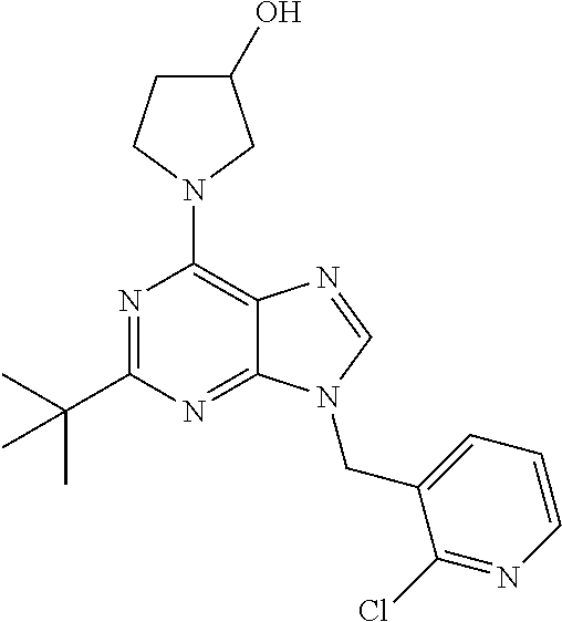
N1=C(C(C)(C)C)N=C2C(=C1N1CC(O)CC1)N=CN2CC1=CC=CN=C1Cl
